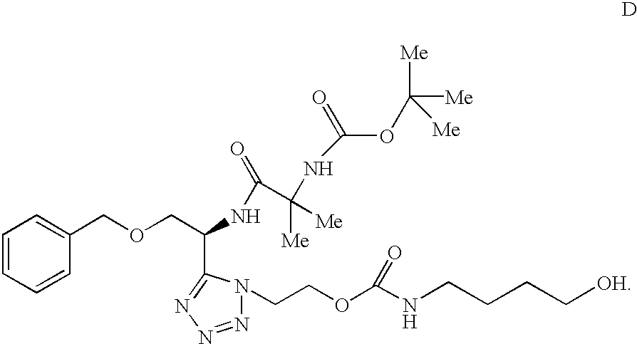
C1=CC=CC(COCC(NC(C(NC(OC([Me])([Me])[Me])=O)([Me])[Me])=O)C2=NN=NN2CCOC(NCCCC[OH])=O)=C1
